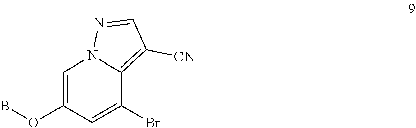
C1=C(OB)C=C(Br)C2=C([CN])C=NN12
